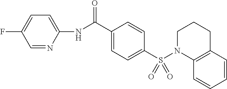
C1=NC(NC(C2=CC=C(S(N3C4=C(CCC3)C=CC=C4)(=O)=O)C=C2)=O)=CC=C1F
